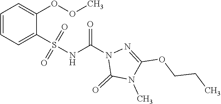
C1=CC=C(S(NC(N2C(=O)N(C)C(OCCC)=N2)=O)(=O)=O)C(OOC)=C1
